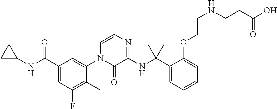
C1(C(NC2CC2)=O)=CC(F)=C(C)C(N2C(=O)C(NC(C3=CC=CC=C3OCCNCCC(O)=O)(C)C)=NC=C2)=C1
